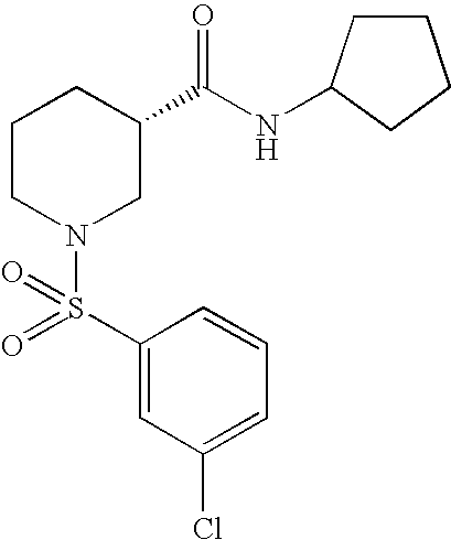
C1=CC(S(=O)(N2CC(C(NC3CCCC3)=O)CCC2)=O)=CC(Cl)=C1
